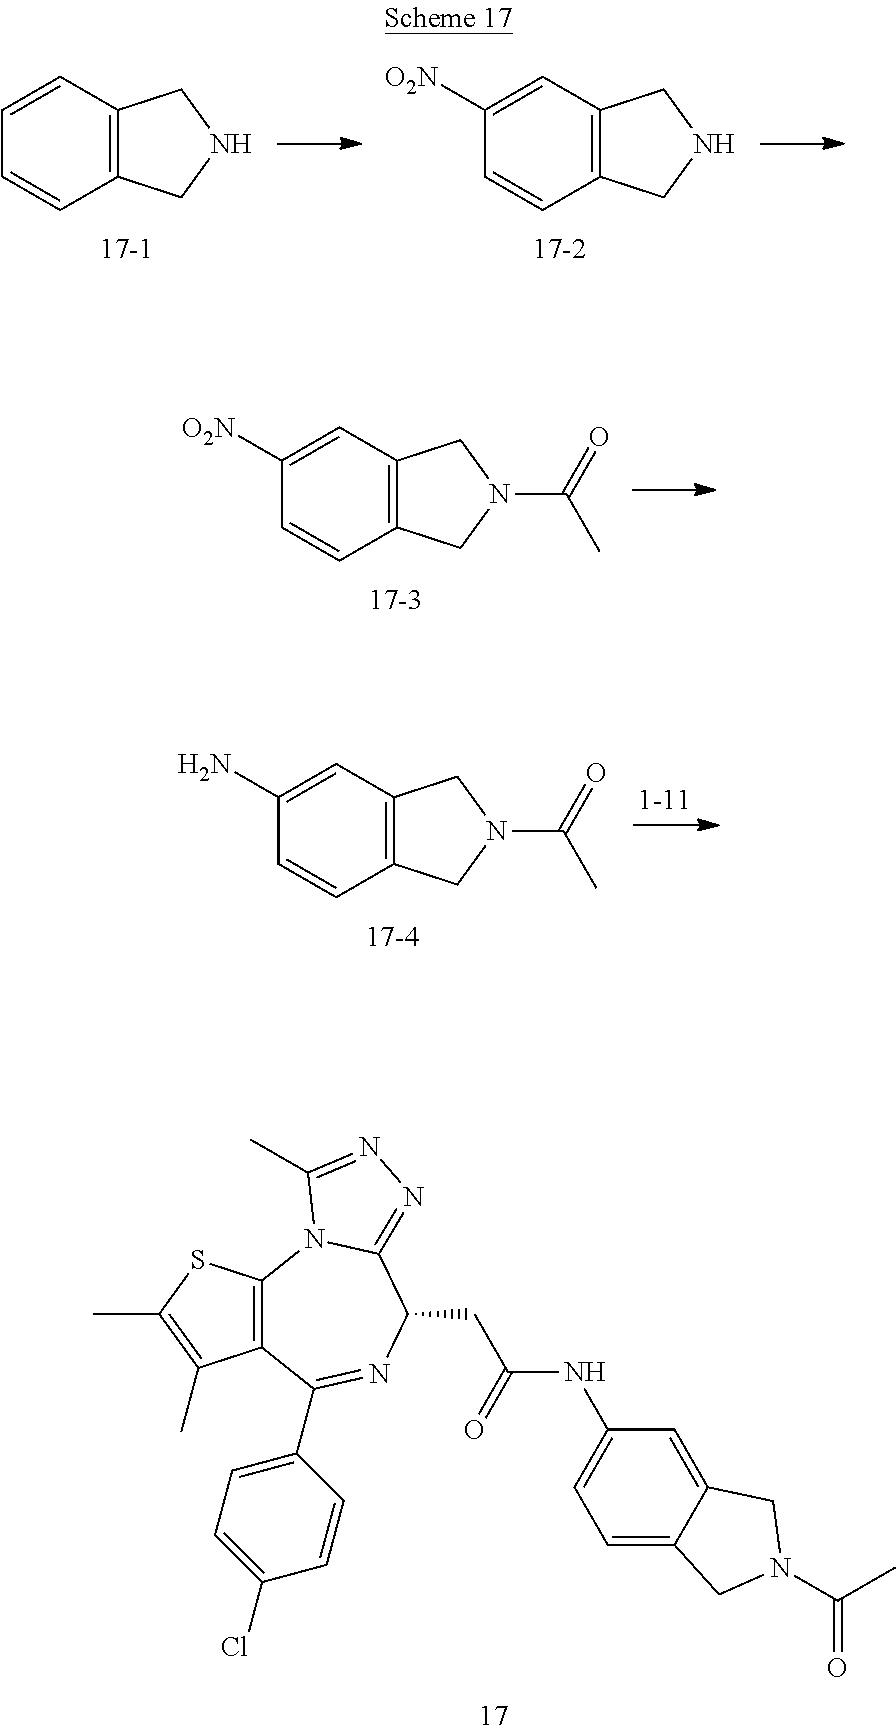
C12=C(C(C3=CC=C(Cl)C=C3)=NC(CC(=O)NC3=CC=C4C(=C3)CN(C(C)=O)C4)C3=NN=C(C)N13)C(C)=C(C)S2.C1(N)=CC2=C(C=C1)CN(C(=O)C)C2.C1([O2N])=CC2=C(C=C1)CN(C(=O)C)C2.C1([O2N])=CC2=C(C=C1)CNC2.C1=CC2=C(C=C1)CNC2
